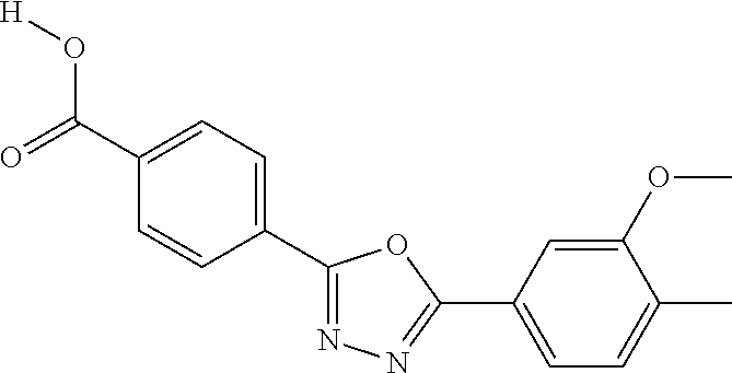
[H]OC(=O)C1=CC=C(C2=NN=C(C3=CC=C(C)C(OC)=C3)O2)C=C1
